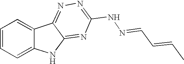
C1=CC=C2C(=C1)C1=NN=C(NN=CC=CC)N=C1N2
